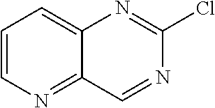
C1=CN=C2C(=C1)N=C(Cl)N=C2
